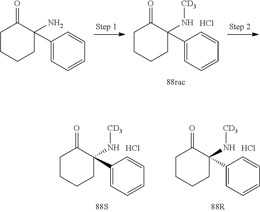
C1=CC=CC=C1C1(N[CD3])CCCCC1=O.Cl.C1=CC=CC=C1C1(N)CCCCC1=O.C1=CC=CC=C1C1(N[CD3])CCCCC1=O.Cl.C1=CC=CC=C1C1(N[CD3])CCCCC1=O.Cl
